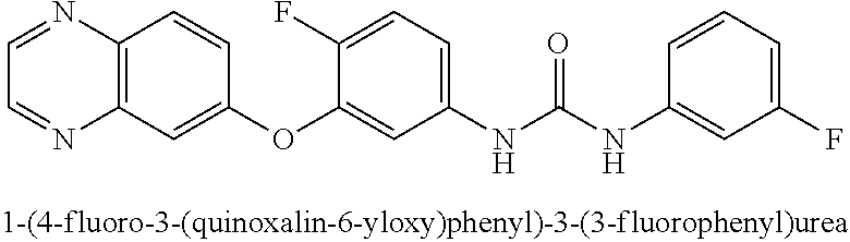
C12=C(C=C(OC3=CC(NC(NC4=CC(F)=CC=C4)=O)=CC=C3F)C=C1)N=CC=N2
